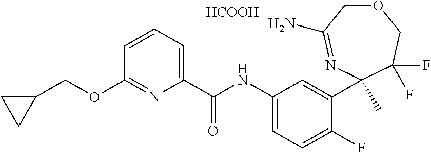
O1CC(N)=NC(C)(C2=CC(NC(C3=CC=CC(OCC4CC4)=N3)=O)=CC=C2F)C(F)(F)C1.[HCOOH]
